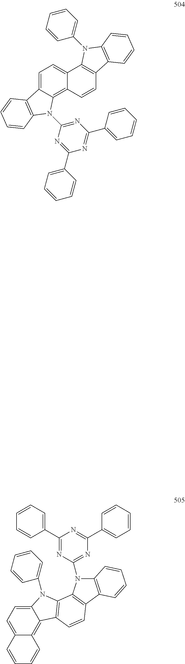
C1=C2C(=C3C(=C1)C1=C(C=C3)C3=C(C=CC=C3)N1C1=CC=CC=C1)N(C1=NC(C3=CC=CC=C3)=NC(C3=CC=CC=C3)=N1)C1=C2C=CC=C1.C1=CC=CC(C2=NC(N3C4=C(C=CC5=C4N(C4=CC=CC=C4)C4=CC=C6C(=C45)C=CC=C6)C4=C3C=CC=C4)=NC(C3=CC=CC=C3)=N2)=C1
